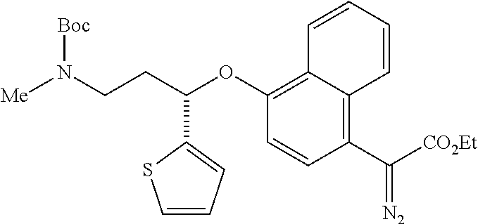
C1(C([CO2Et])=[N2])=C2C(=C(OC(C3=CC=CS3)CCN([Me])[Boc])C=C1)C=CC=C2
